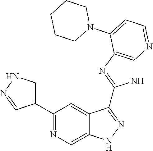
C1(C2=NC=C3C(=C2)C(C2=NC4=C(N2)N=CC=C4N2CCCCC2)=NN3)=CNN=C1
